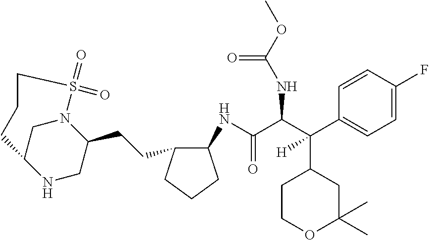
C(C(C(C1=CC=C(F)C=C1)(C1CCOC(C)(C)C1)[H])NC(OC)=O)(=O)NC1C(CCC2CNC3CN2S(=O)(=O)CCC3)CCC1
